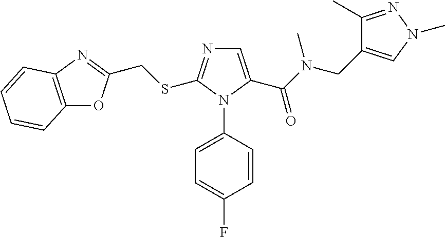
C(SC1=NC=C(C(N(CC2=CN(C)N=C2C)C)=O)N1C1=CC=C(F)C=C1)C1=NC2=C(O1)C=CC=C2
